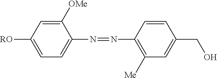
C1([OMe])=CC([RO])=CC=C1N=NC1=C([Me])C=C(CO)C=C1
